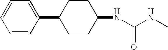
C1(NC(NC)=O)CCC(C2=CC=CC=C2)CC1
